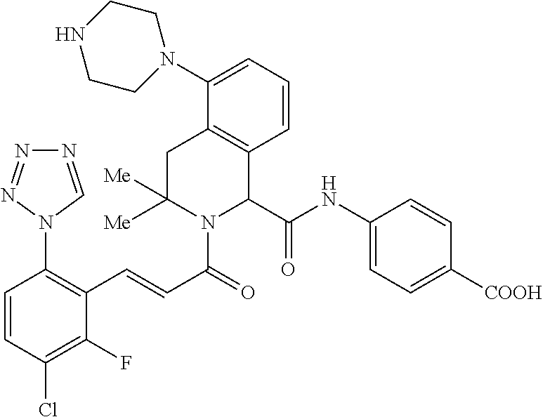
C1=CC(Cl)=C(F)C(C=CC(=O)N2C(C(NC3=CC=C([COOH])C=C3)=O)C3=C(CC2([Me])[Me])C(N2CCNCC2)=CC=C3)=C1N1N=NN=C1
